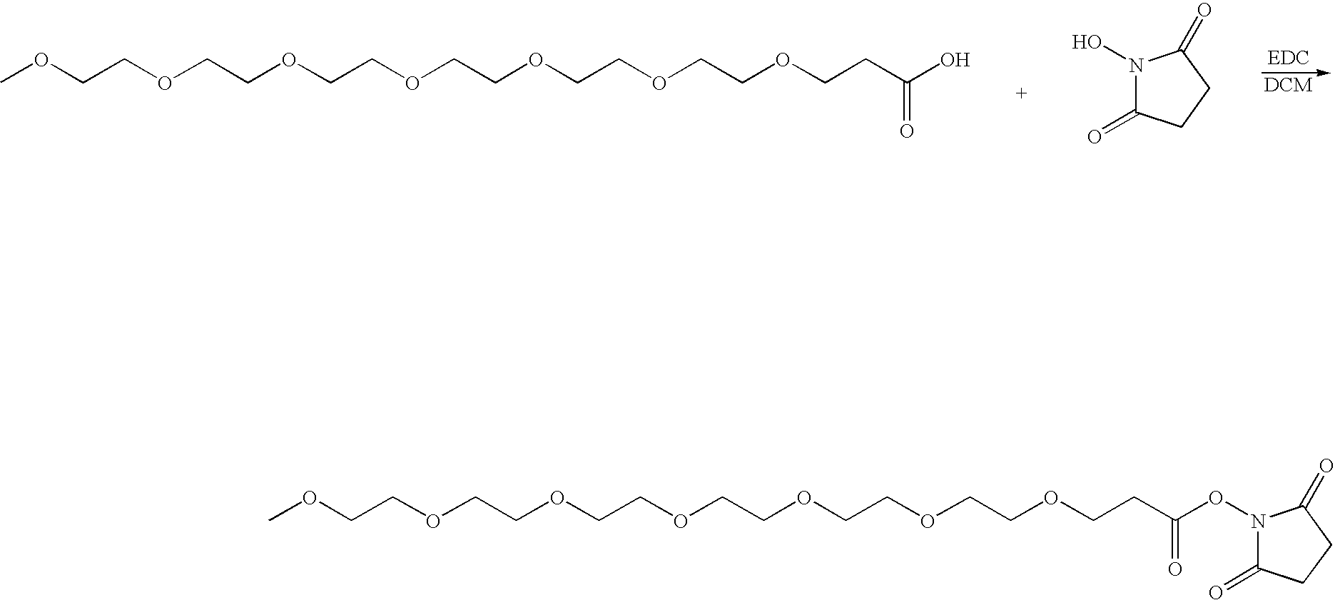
[EDC].COCCOCCOCCOCCOCCOCCOCCC(=O)O.N1(O)C(=O)CCC1=O.COCCOCCOCCOCCOCCOCCOCCC(=O)ON1C(=O)CCC1=O
